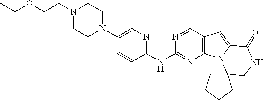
C1(N2CCN(CCOCC)CC2)=CN=C(NC2=NC3=C(C=N2)C=C2N3C3(CNC2=O)CCCC3)C=C1
